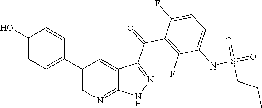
C1(O)=CC=C(C2=CN=C3C(=C2)C(C(=O)C2=C(F)C(NS(=O)(=O)CCC)=CC=C2F)=NN3)C=C1
